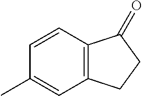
C12=C(C=CC(C)=C1)C(=O)CC2
